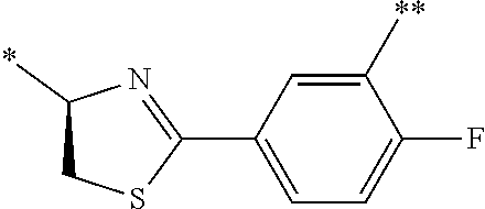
C1([**])=CC(C2=NC(*)CS2)=CC=C1F
